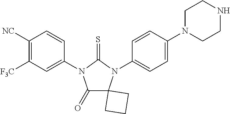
C1(=O)C2(N(C3=CC=C(N4CCNCC4)C=C3)C(=S)N1C1=CC([F3C])=C([NC])C=C1)CCC2
